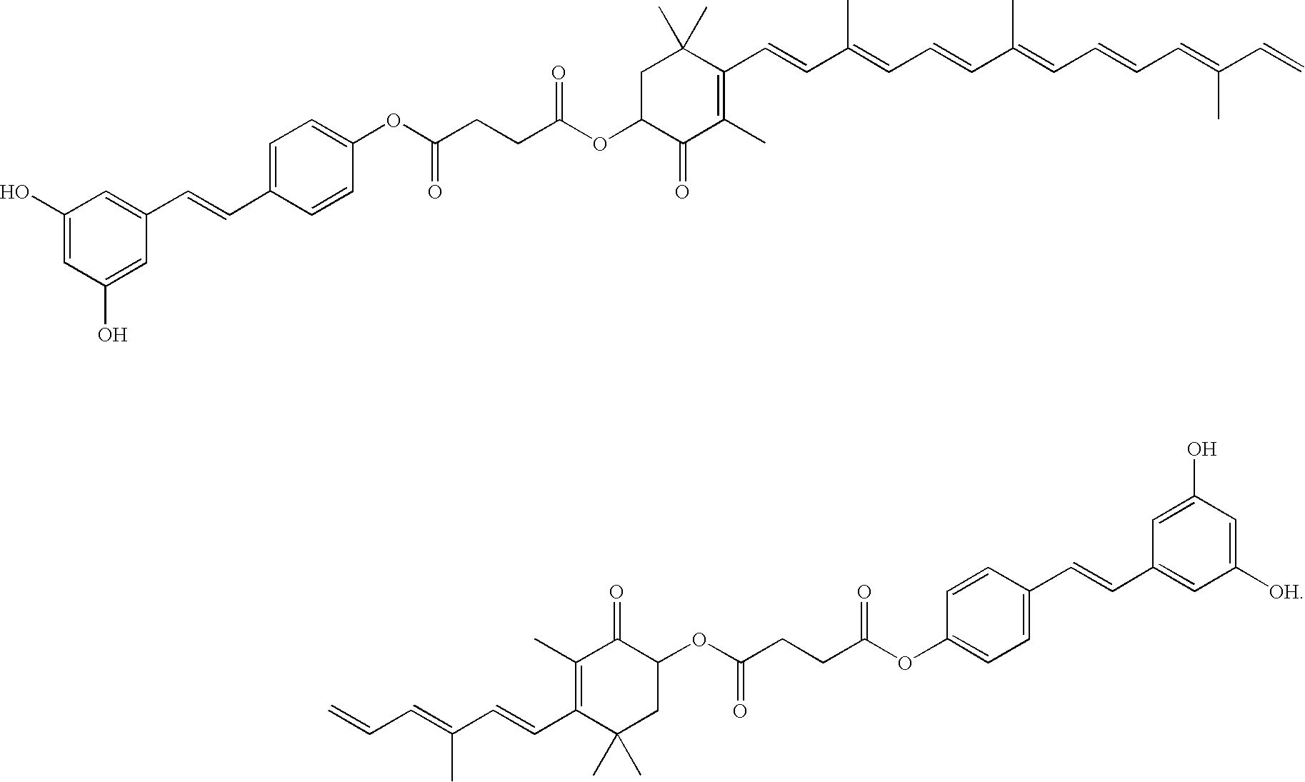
C1(C=CC(=CC=CC(=CC=CC=C(C=C)C)C)C)=C(C)C(=O)C(OC(CCC(OC2=CC=C(C=CC3=CC(O)=CC(O)=C3)C=C2)=O)=O)CC1(C)C.C(=C(C=CC1=C(C)C(=O)C(OC(CCC(OC2=CC=C(C=CC3=CC([OH])=CC(O)=C3)C=C2)=O)=O)CC1(C)C)C)C=C
